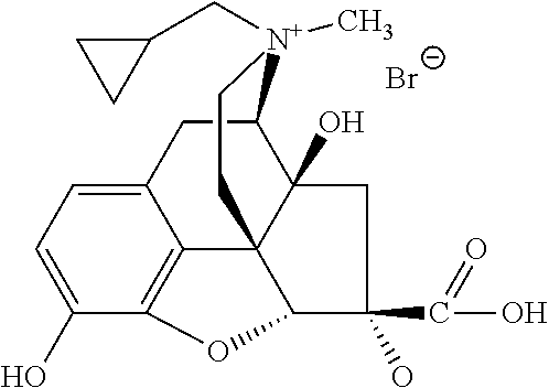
[Br-].C1C2(O)C34C(C1(O)C(O)=O)OC1=C3C(=CC=C1O)CC2[N+](C)(CC1CC1)CC4
